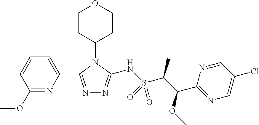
N1=C(C2=CC=CC(OC)=N2)N(C2CCOCC2)C(NS(C(C(C2=NC=C(Cl)C=N2)OC)C)(=O)=O)=N1
